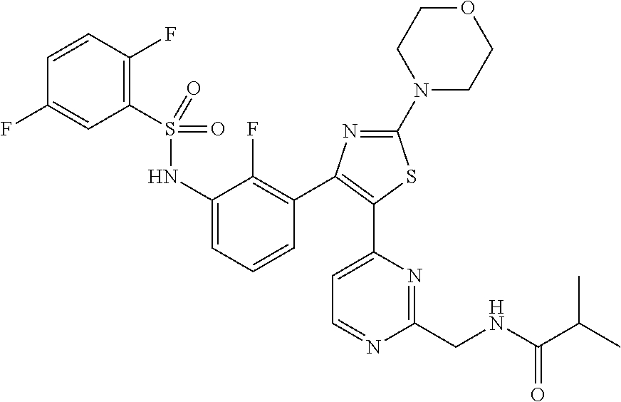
C1(S(=O)(=O)NC2=CC=CC(C3=C(C4=CC=NC(CNC(=O)C(C)C)=N4)SC(N4CCOCC4)=N3)=C2F)=C(F)C=CC(F)=C1
